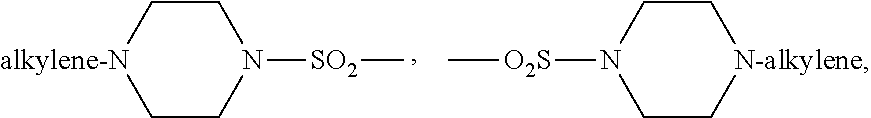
C1C[alkylene-N]CCN1[SO2]C.C1CN([O2S]C)CC[N-alkylene]1
